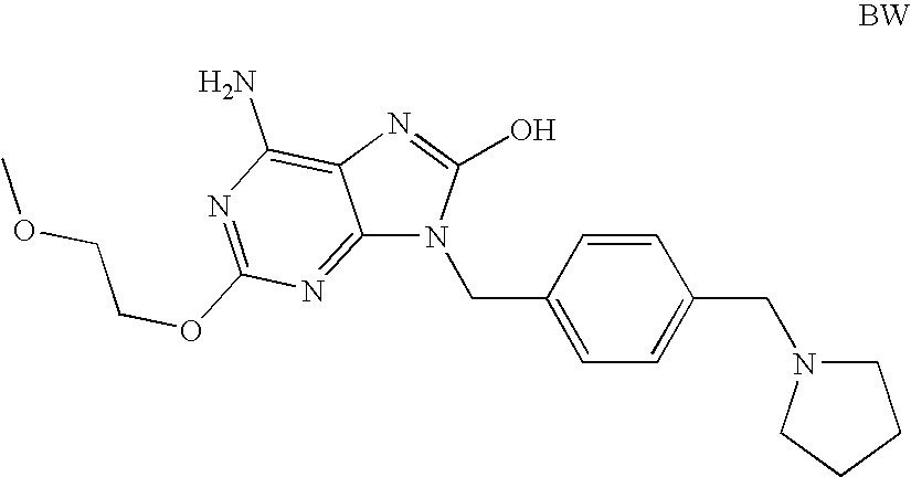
C12=NC(OCCOC)=NC(N)=C1N=C(O)N2CC1=CC=C(CN2CCCC2)C=C1
